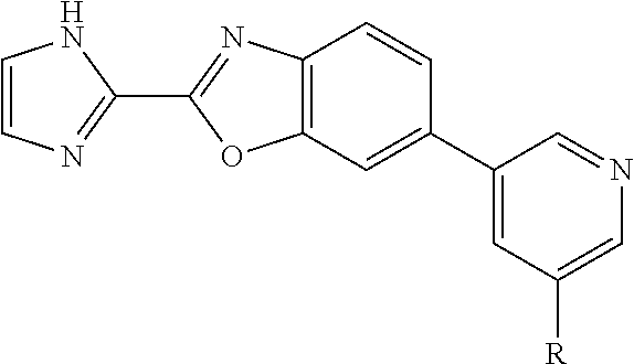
C1=CNC(C2=NC3=C(O2)C=C(C2=CC([R])=CN=C2)C=C3)=N1
